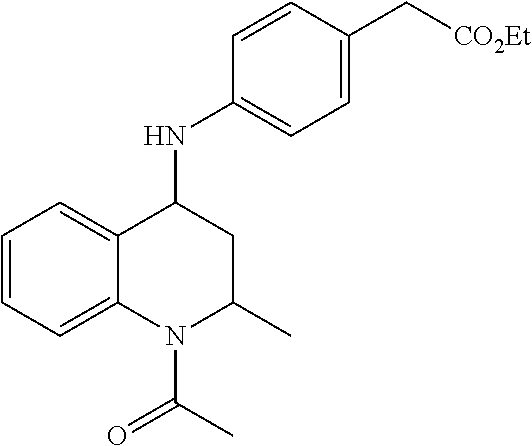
C1=CC=C2C(=C1)C(NC1=CC=C(C[CO2Et])C=C1)CC(C)N2C(=O)C
